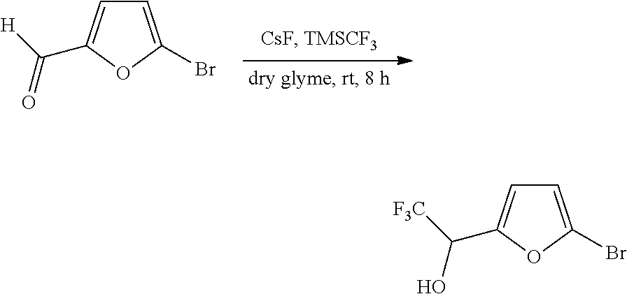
C1=C(Br)OC(C([H])=O)=C1.C1=C(Br)OC(C([F3C])O)=C1
